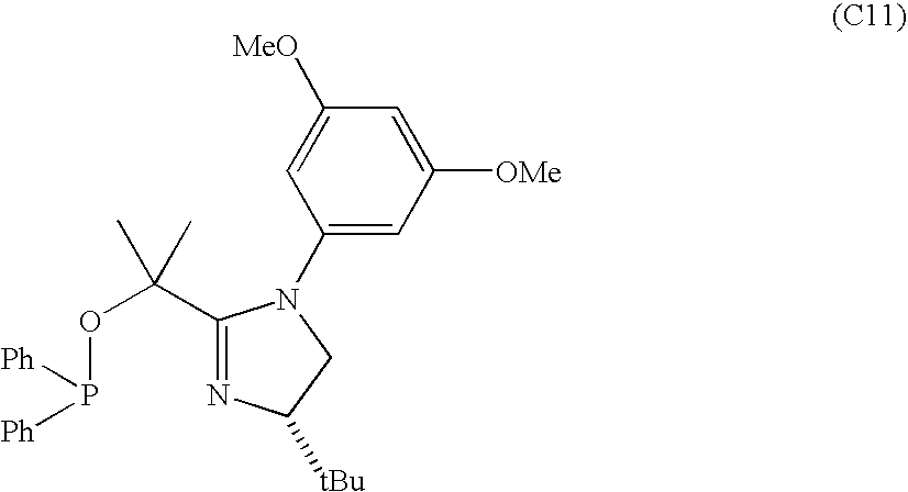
C1(C(OP([Ph])[Ph])(C)C)=NC([tBu])CN1C1=CC([OMe])=CC([MeO])=C1
